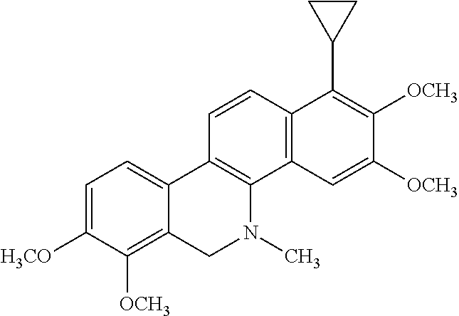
C1=C([H3CO])C([OCH3])=C2C(=C1)C1=C(N(C)C2)C2=C(C=C1)C(C1CC1)=C([OCH3])C([OCH3])=C2
